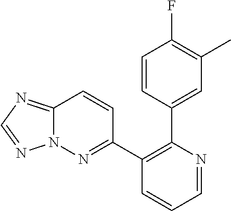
C1=CC(C2=C(C3=NN4C(=NC=N4)C=C3)C=CC=N2)=CC(C)=C1F
